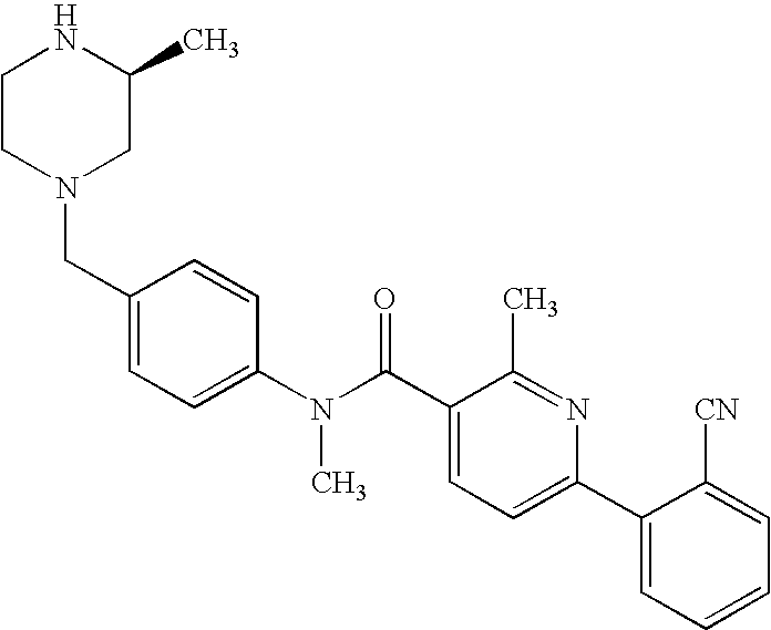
C1(CN2CC(C)NCC2)=CC=C(N(C(C2=CC=C(C3=CC=CC=C3[CN])N=C2C)=O)C)C=C1
